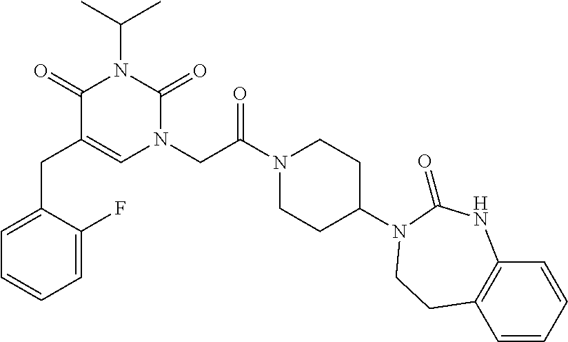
C(C1=CN(CC(N2CCC(N3C(=O)NC4=C(C=CC=C4)CC3)CC2)=O)C(=O)N(C(C)C)C1=O)C1=CC=CC=C1F
